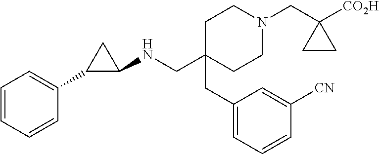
C1C(CC2=CC=CC([CN])=C2)(CNC2CC2C2=CC=CC=C2)CCN(CC2([CO2H])CC2)C1
